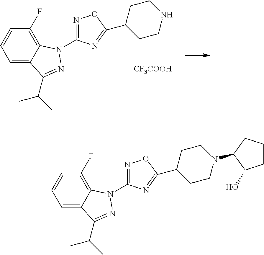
C1=C2C(=C(F)C=C1)N(C1=NOC(C3CCNCC3)=N1)N=C2C(C)C.[CF3COOH].C1=C2C(=C(F)C=C1)N(C1=NOC(C3CCN(C4CCCC4O)CC3)=N1)N=C2C(C)C
